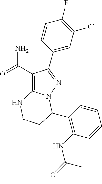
C1(C(=O)N)=C2N(N=C1C1=CC(Cl)=C(F)C=C1)C(C1=C(NC(C=C)=O)C=CC=C1)CCN2
